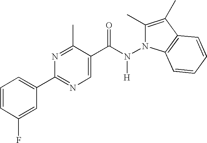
C1=CC(F)=CC(C2=NC=C(C(N(N3C(C)=C(C)C4=C3C=CC=C4)[H])=O)C(C)=N2)=C1
